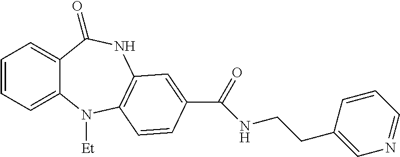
C1=CC=C2C(=C1)C(=O)NC1=C(N2[Et])C=CC(C(=O)NCCC2=CN=CC=C2)=C1
